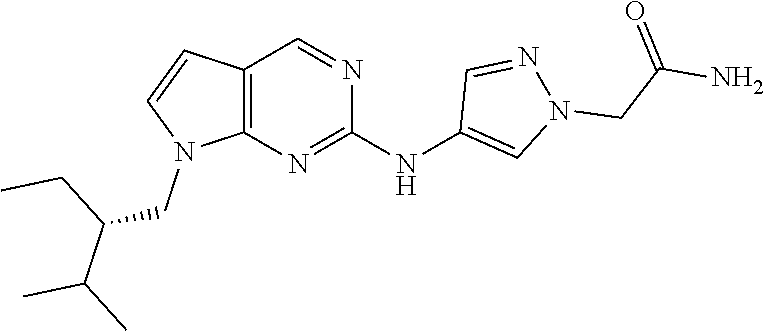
C12=C(N=C(NC3=CN(CC(N)=O)N=C3)N=C1)N(CC(CC)C(C)C)C=C2
